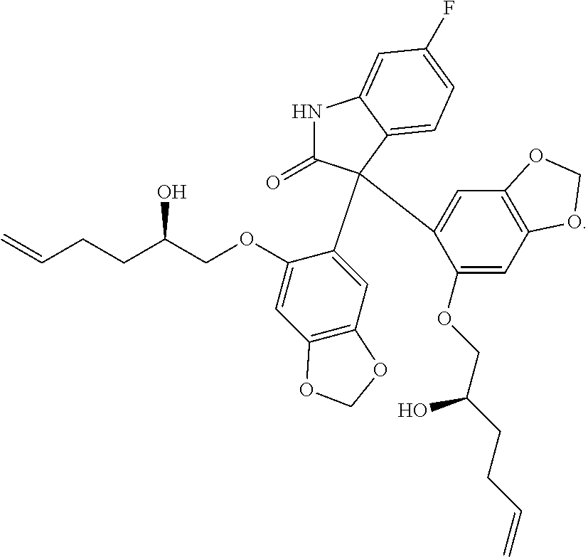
C1(OCC(CCC=C)O)=CC2=C(C=C1C1(C3=CC4=C(C=C3OCC(CCC=C)O)OCO4)C(=O)NC3=CC(F)=CC=C31)OCO2
